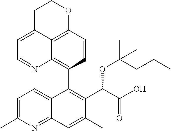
C12=C3C=CC(C4=C(C(C(O)=O)OC(C)(CCC)C)C(C)=CC5=NC(C)=CC=C45)=C1N=CC=C2CCO3
